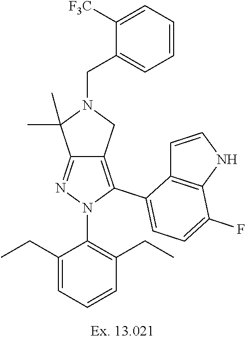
C12=NN(C3=C(CC)C=CC=C3CC)C(C3=CC=C(F)C4=C3C=CN4)=C1CN(CC1=CC=CC=C1[F3C])C2(C)C
